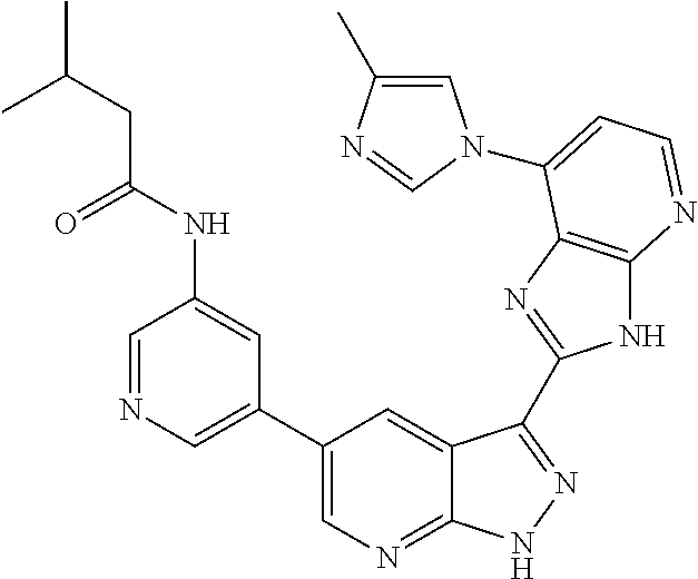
C1=NC=C(C2=CN=C3C(=C2)C(C2=NC4=C(N2)N=CC=C4N2C=C(C)N=C2)=NN3)C=C1NC(CC(C)C)=O
